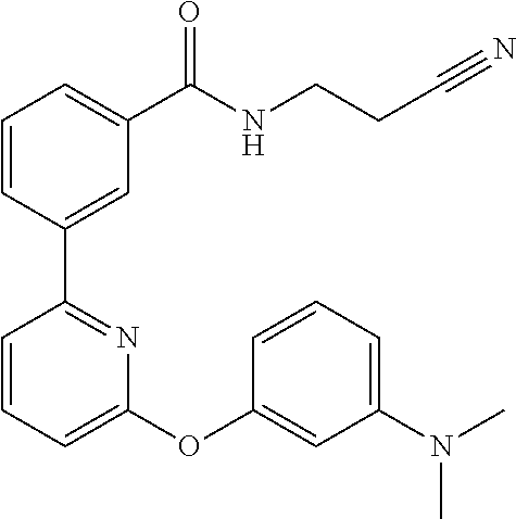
C1=CC(C2=NC(OC3=CC(N(C)C)=CC=C3)=CC=C2)=CC(C(NCCC#N)=O)=C1
